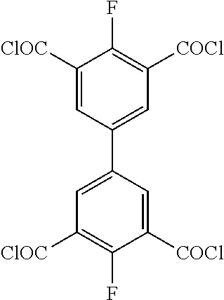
C1([ClOC])=CC(C2=CC([ClOC])=C(F)C([COCl])=C2)=CC([COCl])=C1F
